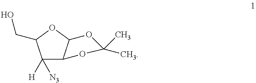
C1([N3])([H])C2C(OC1CO)OC(C)(C)O2
